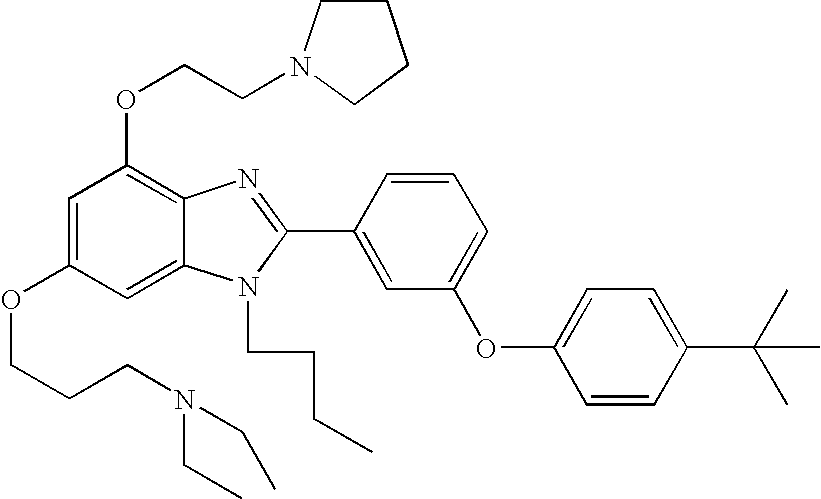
C1=C(OCCCN(CC)CC)C=C2C(=C1OCCN1CCCC1)N=C(C1=CC(OC3=CC=C(C(C)(C)C)C=C3)=CC=C1)N2CCCC
